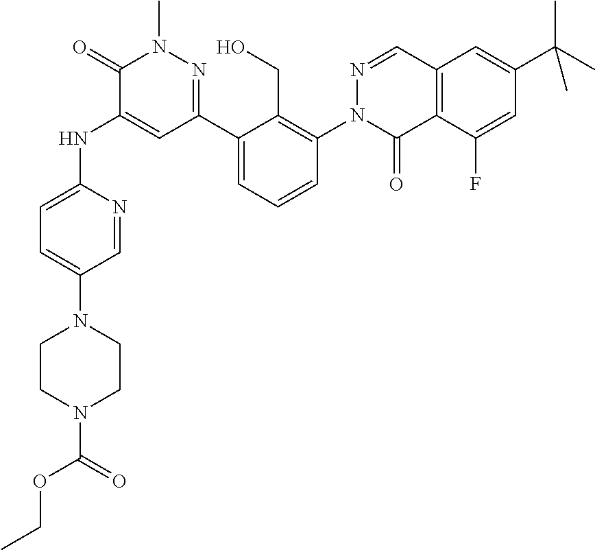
C1=NC(NC2=CC(C3=CC=CC(N4C(=O)C5=C(C=N4)C=C(C(C)(C)C)C=C5F)=C3CO)=NN(C)C2=O)=CC=C1N1CCN(C(OCC)=O)CC1
